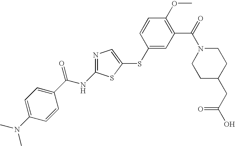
C1=C(N(C)C)C=CC(C(NC2=NC=C(SC3=CC(C(=O)N4CCC(CC(O)=O)CC4)=C(OC)C=C3)S2)=O)=C1
